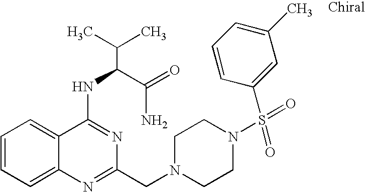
C1=CC=C2C(=C1)C(NC(C(N)=O)C(C)C)=NC(CN1CCN(S(=O)(=O)C3=CC(C)=CC=C3)CC1)=N2
